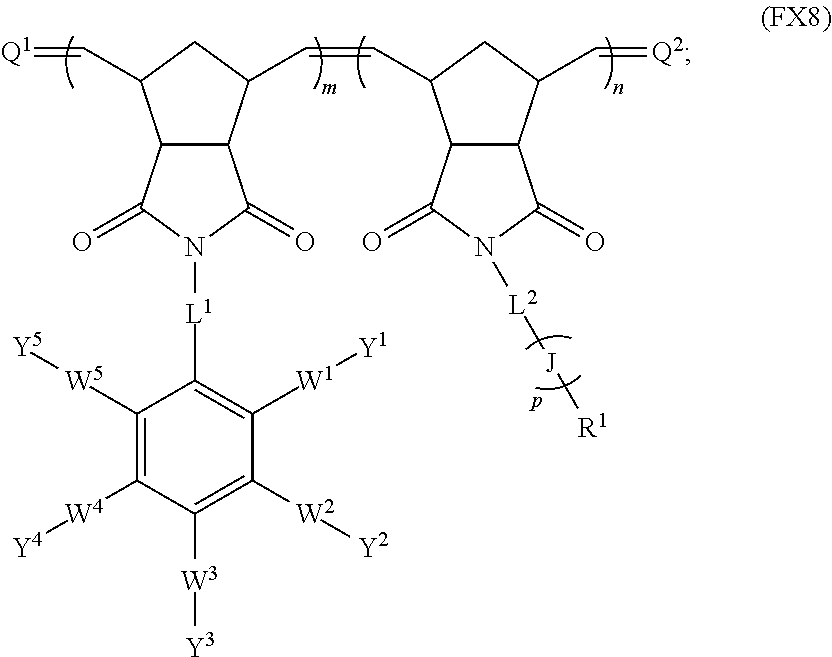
C12C(C(C=CC3C4C(C(C=[Q2])C3)C(=O)N([L2][J][R1])C4=O)CC1C=[Q1])C(=O)N([L1]C1=C([W1][Y1])C([W2][Y2])=C([W3][Y3])C([W4][Y4])=C1[W5][Y5])C2=O
